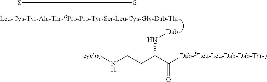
[Leu-Cys-Tyr-Ala-Thr-DPro-Pro-Tyr-Ser-Leu-Cys-Gly-Dab-Thr]1SS1.[Dab]NC(CCN[cyclo(])C([Dab-DLeu-Leu-Dab-Dab-Thr-)])=O
